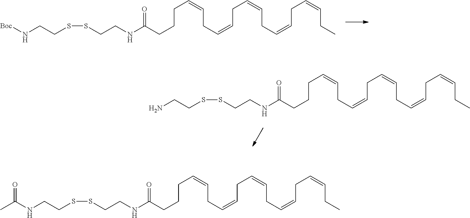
S(CCNC(=O)CCCC=CCC=CCC=CCC=CCC=CCC)SCCN[Boc].S(CCNC(=O)CCCC=CCC=CCC=CCC=CCC=CCC)SCCN.S(CCNC(=O)CCCC=CCC=CCC=CCC=CCC=CCC)SCCNC(C)=O
